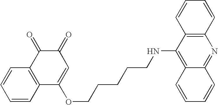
C1=CC2=C(C=C1)C(=O)C(=O)C=C2OCCCCCNC1=C2C(=NC3=C1C=CC=C3)C=CC=C2
